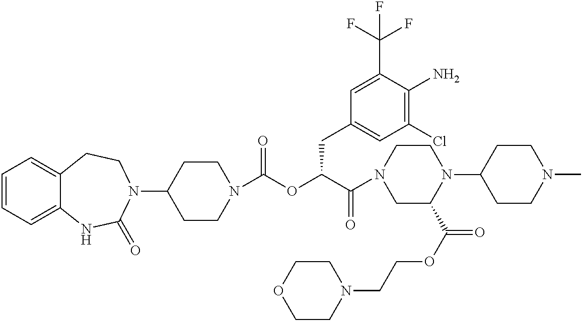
C1=CC=C2C(=C1)CCN(C1CCN(C(OC(C(N3CC(C(OCCN4CCOCC4)=O)N(C4CCN(C)CC4)CC3)=O)CC3=CC(Cl)=C(N)C(C(F)(F)F)=C3)=O)CC1)C(=O)N2
